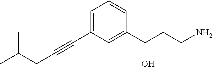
C1=C(C#CCC(C)C)C=C(C(CCN)O)C=C1
